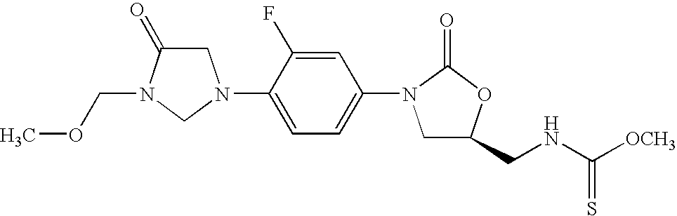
C1C(=O)N(COC)CN1C1=CC=C(N2CC(CNC([OCH3])=S)OC2=O)C=C1F
